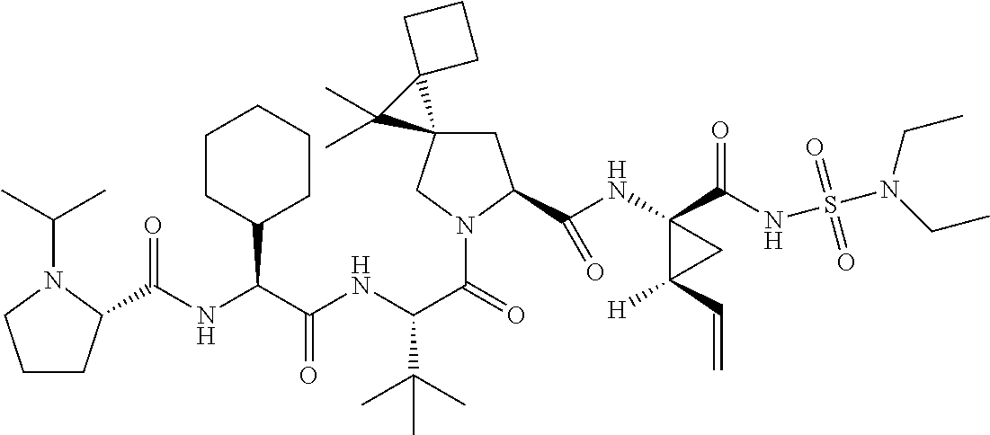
C1C(C(NC2(C(NS(N(CC)CC)(=O)=O)=O)C([H])(C=C)C2)=O)N(C(=O)C(NC(C(NC(=O)C2CCCN2C(C)C)C2CCCCC2)=O)C(C)(C)C)CC12C1(CCC1)C2(C)C
